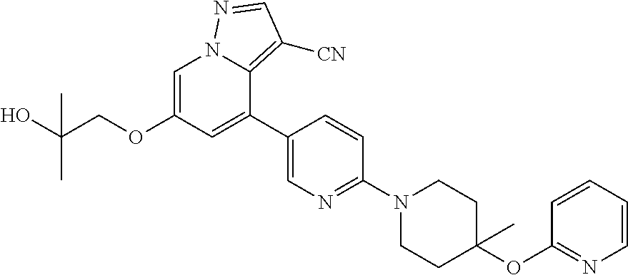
C1=CC=CN=C1OC1(C)CCN(C2=NC=C(C3=CC(OCC(O)(C)C)=CN4C3=C([CN])C=N4)C=C2)CC1
